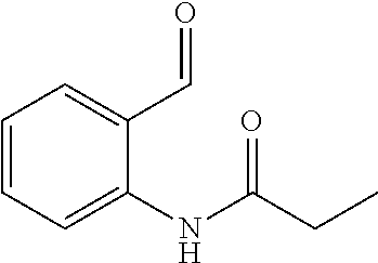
C1=CC=C(NC(CC)=O)C(C=O)=C1
